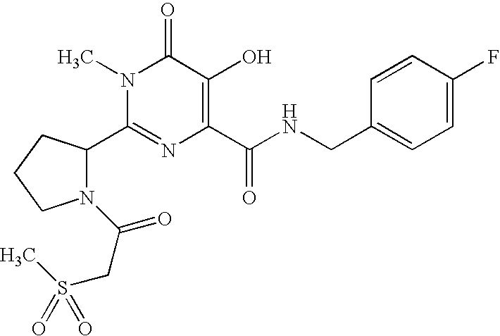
C1(C2N(C(=O)CS(C)(=O)=O)CCC2)=NC(C(NCC2=CC=C(F)C=C2)=O)=C(O)C(=O)N1C
